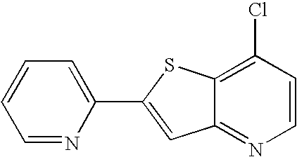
C12=NC=CC(Cl)=C1SC(C1=CC=CC=N1)=C2
